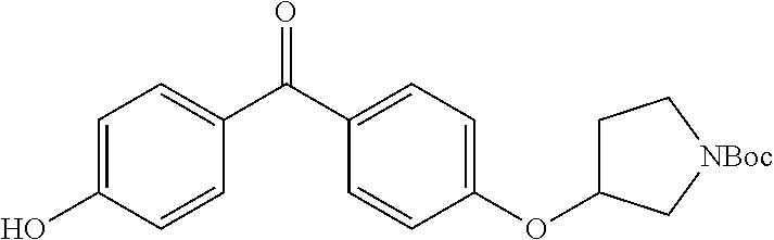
C1C(OC2=CC=C(C(C3=CC=C(O)C=C3)=O)C=C2)C[NBoc]C1
